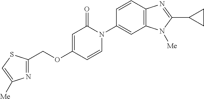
C(OC1=CC(=O)N(C2=CC3=C(C=C2)N=C(C2CC2)N3[Me])C=C1)C1=NC([Me])=CS1
